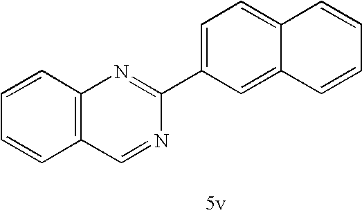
C1=C(C2=NC3=C(C=N2)C=CC=C3)C=C2C(=C1)C=CC=C2
